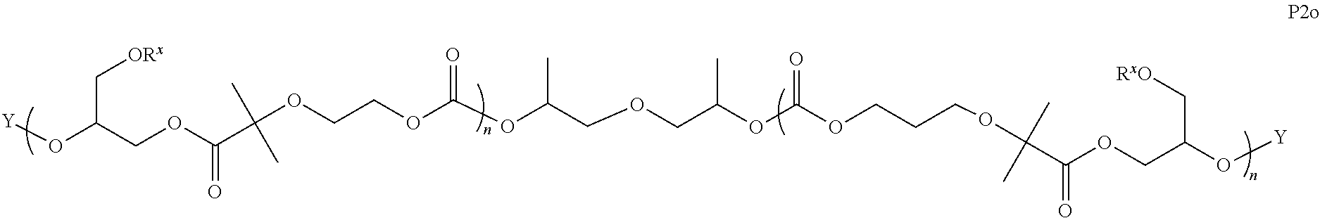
[Y]OC(COC(=O)C(OCCOC(OC(COCC(OC(OCCCOC(C)(C)C(OCC(O[Y])C[RxO])=O)=O)C)C)=O)(C)C)C[ORx]
